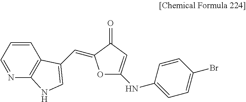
C1=CC=NC2=C1C(C=C1OC(NC3=CC=C(Br)C=C3)=CC1=O)=CN2
